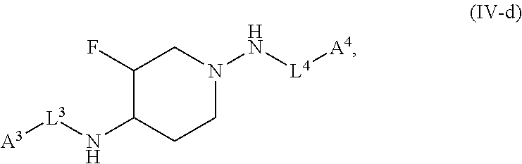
C1(F)C(N[L3][A3])CCN(N[L4][A4])C1
